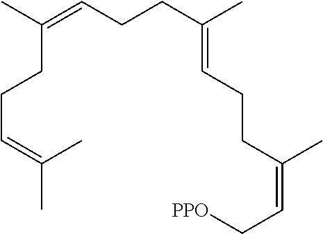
CC(=CCCC(C)=CCCC(=CC[PPO])C)CCC=C(C)C
